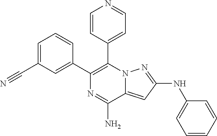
C1=CC(C2=C(C3=CC=NC=C3)N3C(=CC(NC4=CC=CC=C4)=N3)C(N)=N2)=CC(C#N)=C1
